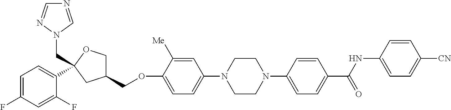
C1=C(F)C=C(F)C(C2(CN3N=CN=C3)OCC(COC3=CC=C(N4CCN(C5=CC=C(C(NC6=CC=C([CN])C=C6)=O)C=C5)CC4)C=C3[Me])C2)=C1
